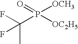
C(C)(P([OC2H5])(=O)[OCH3])(F)F
